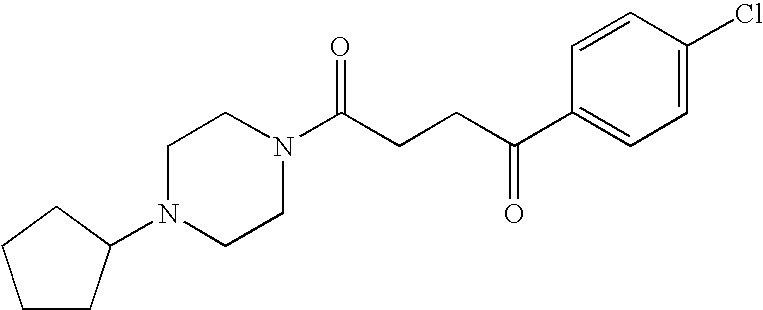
C1CC(N2CCN(C(CCC(C3=CC=C(Cl)C=C3)=O)=O)CC2)CC1
